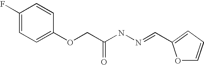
C1(F)=CC=C(OCC(NN=CC2=CC=CO2)=O)C=C1
